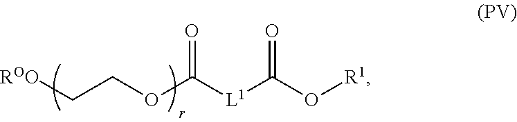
C(COC([L1]C(O[R1])=O)=O)[ROO]
